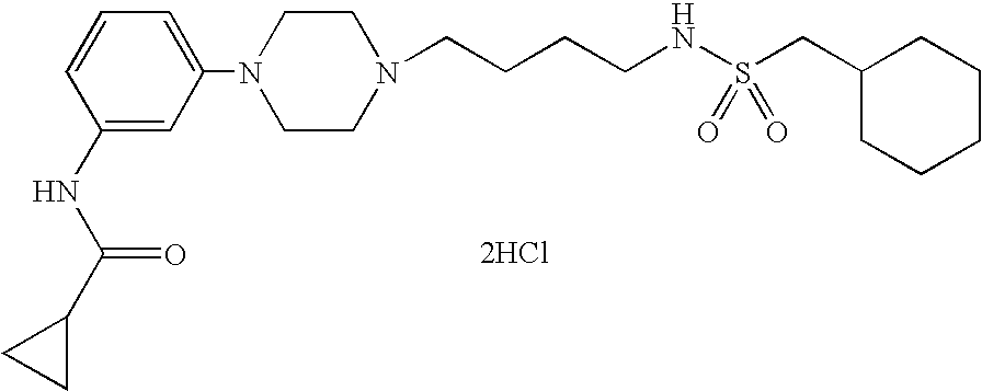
N1(CCCCNS(CC2CCCCC2)(=O)=O)CCN(C2=CC=CC(NC(C3CC3)=O)=C2)CC1.[2HCl]
